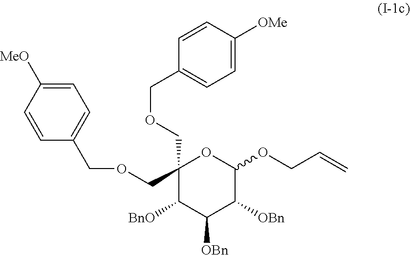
C1(COCC2=CC=C([OMe])C=C2)(COCC2=CC=C([MeO])C=C2)C([BnO])C([OBn])C([OBn])C(OCC=C)O1
